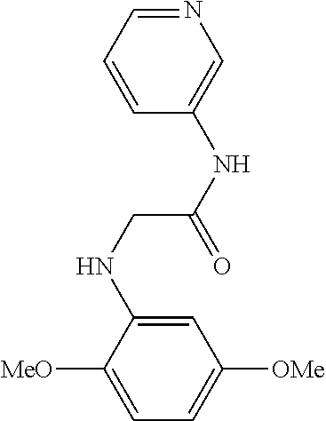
N(CC(NC1=CN=CC=C1)=O)C1=CC([OMe])=CC=C1[MeO]
